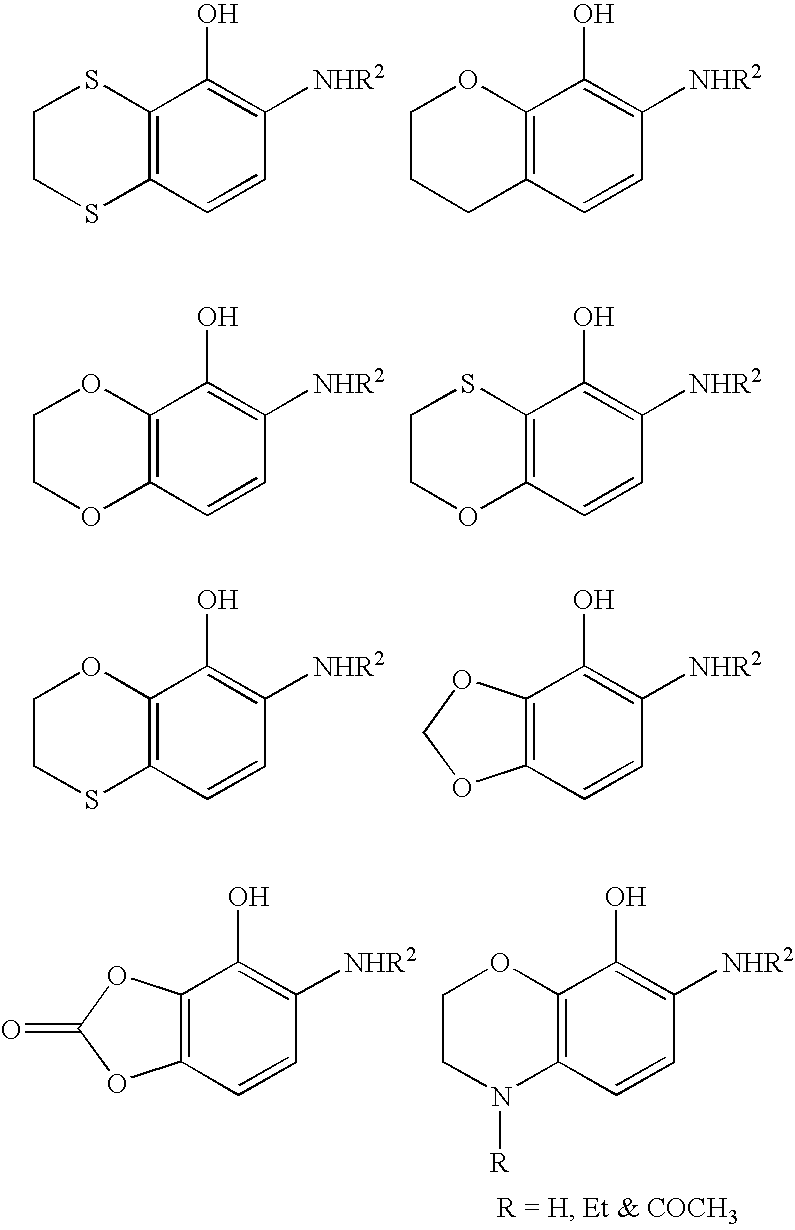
C12=C(C=CC([NHR2])=C1O)SCCS2.C12=C(C=CC([NHR2])=C1O)CCCO2.C12=C(C=CC([NHR2])=C1O)OCCO2.C12=C(C=CC([NHR2])=C1O)OCCS2.C12=C(C=CC([NHR2])=C1O)SCCO2.C12=C(C=CC([NHR2])=C1O)OCO2.C12=C(C=CC([NHR2])=C1O)N([R])CCO2.C12=C(C=CC([NHR2])=C1O)OC(=O)O2
